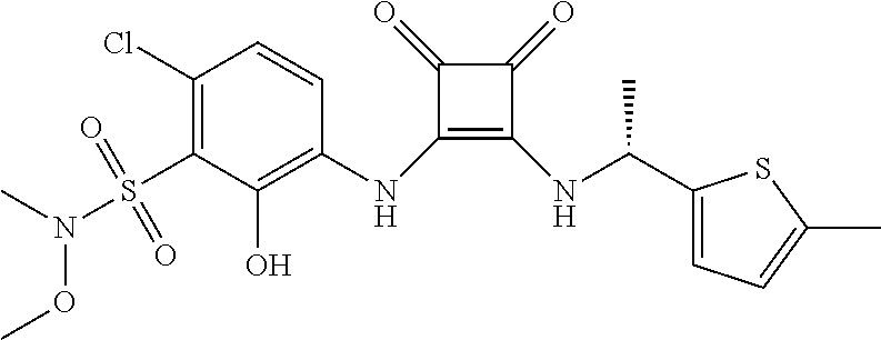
C1(Cl)=C(S(N(C)OC)(=O)=O)C(O)=C(NC2=C(NC(C)C3=CC=C(C)S3)C(=O)C2=O)C=C1
